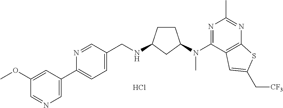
C1=NC(C2=CN=CC(OC)=C2)=CC=C1CNC1CCC(N(C2=NC(C)=NC3=C2C=C(C[CF3])S3)C)C1.Cl
